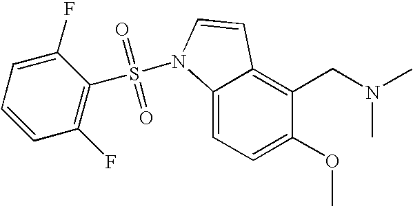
C1(OC)=CC=C2C(=C1CN(C)C)C=CN2S(=O)(=O)C1=C(F)C=CC=C1F
